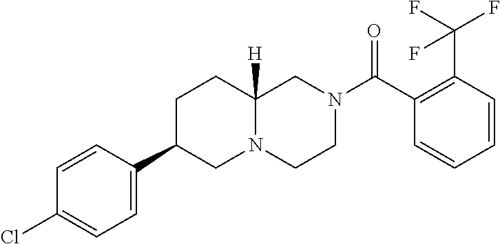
C1=CC(C(F)(F)F)=C(C(N2CCN3C([H])(C2)CCC(C2=CC=C(Cl)C=C2)C3)=O)C=C1
